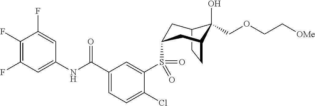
C12CCC(CC(S(C3=CC(C(NC4=CC(F)=C(F)C(F)=C4)=O)=CC=C3Cl)(=O)=O)C1)C2(O)COCC[OMe]
